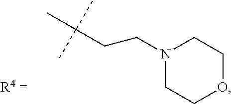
C(CCN1CCOCC1)(C)(C)C
